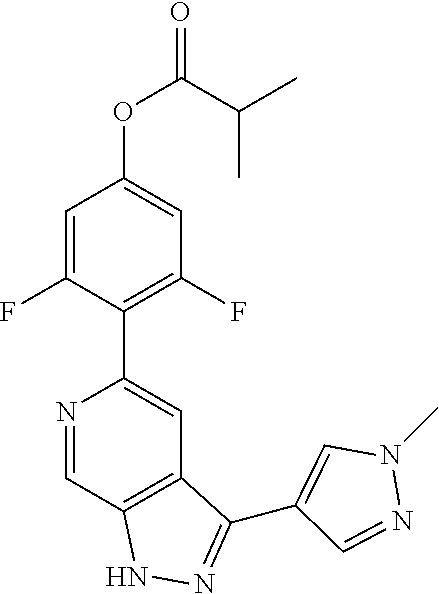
N1=CC2=C(C=C1C1=C(F)C=C(OC(C(C)C)=O)C=C1F)C(C1=CN(C)N=C1)=NN2
